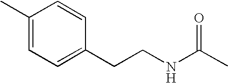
C1(C)=CC=C(CCNC(C)=O)C=C1
